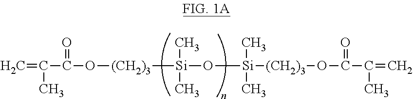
C=C(C(O[(CH2)3][Si](O[Si]([(CH2)3]OC(C(=C)C)=O)(C)C)(C)C)=O)C
